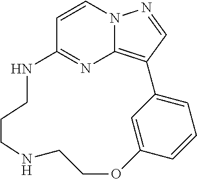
C1=CN2C3=C(C=N2)C2=CC=CC(=C2)OCCNCCCNC1=N3
